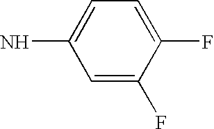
C1=C(F)C(F)=CC=C1N
